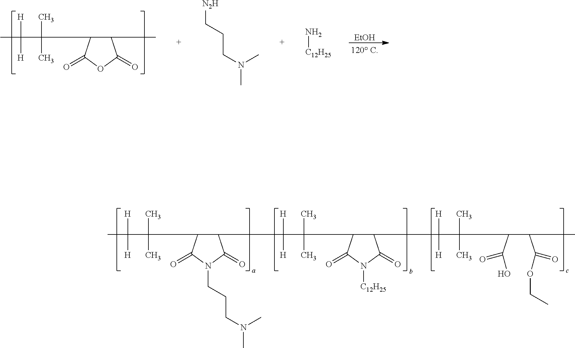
C1(CC(C(C2C(CC(C(C(C(C)C(=O)OCC)C(=O)O)(C)C)([H])[H])C(=O)N([C12H25])C2=O)(C)C)([H])[H])C(C(C(C)([H])[H])(C)C)C(=O)N(CCCN(C)C)C1=O.C1(C)C(C(C(C)([H])[H])(C)C)C(=O)OC1=O.[EtOH].N(CCC[N2H])(C)C.[C12H25]N
